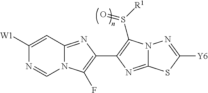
N12C(=NC(C3=C(S([R1])=O)N4C(=N3)SC([Y6])=N4)=C1F)C=C([W1])N=C2
